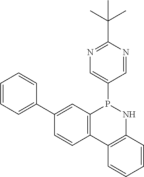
C12=C(C=C(C3=CC=CC=C3)C=C1)P(C1=CN=C(C(C)(C)C)N=C1)NC1=C2C=CC=C1
